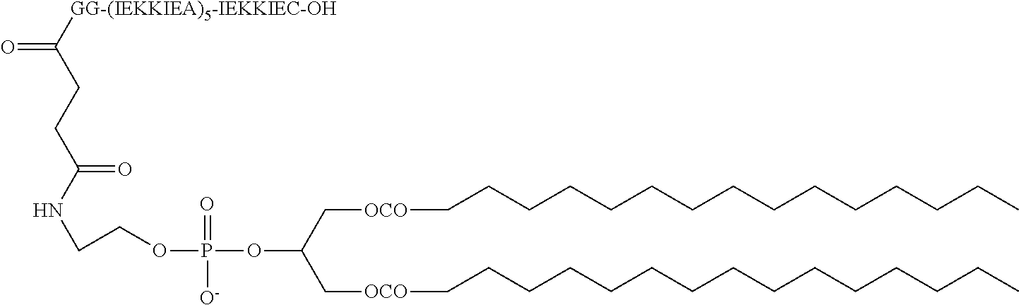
[GG-(IEKKIEA)5-IEKKIEC-OH]C(CCC(=O)NCCOP(OC(C[OCO]CCCCCCCCCCCCCCC)C[OCO]CCCCCCCCCCCCCCC)(=O)[O-])=O
